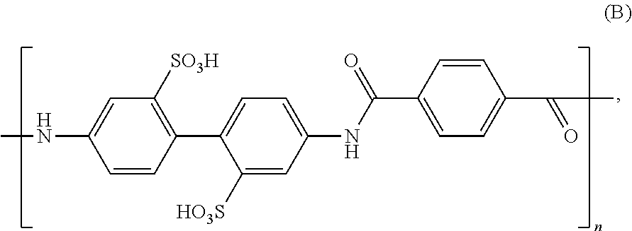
C1(C2=CC=C(NC(C3=CC=C(C(C)=O)C=C3)=O)C=C2[HO3S])=C([SO3H])C=C(NC)C=C1
